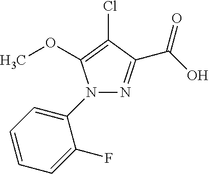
N1(C2=CC=CC=C2F)N=C(C(O)=O)C(Cl)=C1OC
